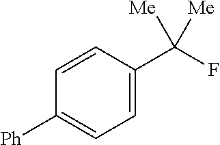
C1=C(C(F)([Me])[Me])C=CC([Ph])=C1
